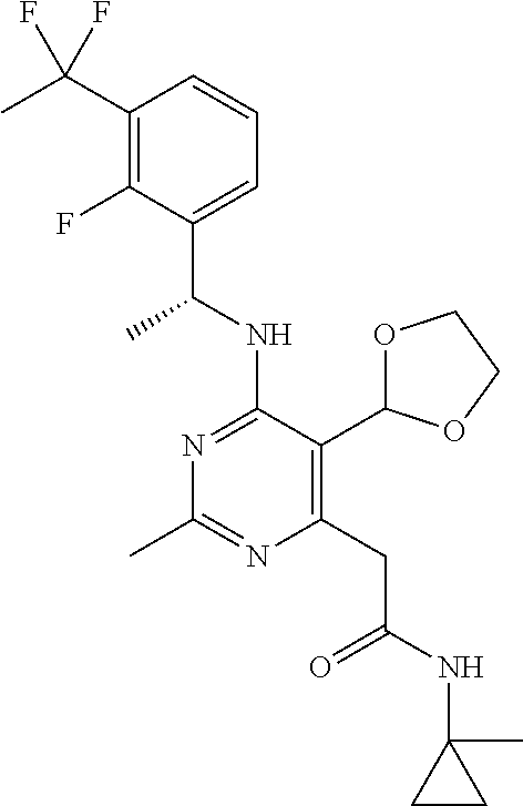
N1=C(NC(C)C2=CC=CC(C(C)(F)F)=C2F)C(C2OCCO2)=C(CC(=O)NC2(C)CC2)N=C1C
